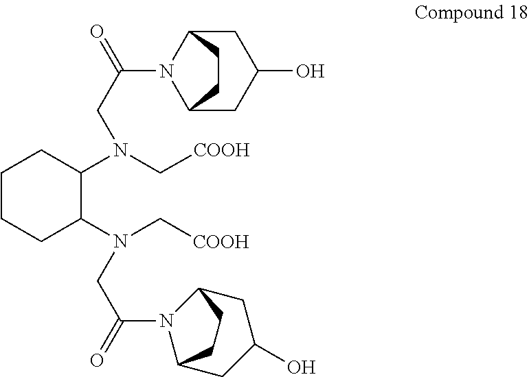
C1CCC(N(C[COOH])CC(=O)N2C3CC(O)CC2CC3)C(N(C[COOH])CC(=O)N2C3CC(O)CC2CC3)C1
